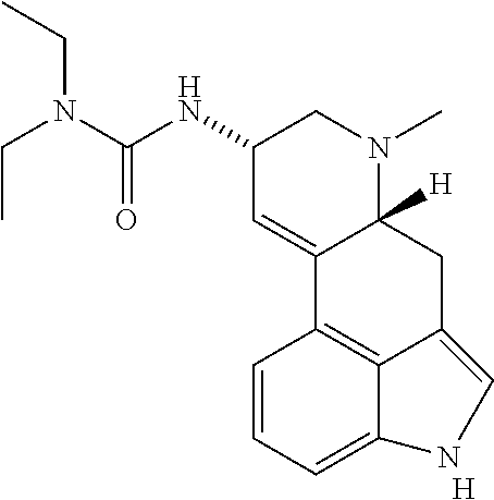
CCN(C(=O)NC1C=C2C([H])(N(C)C1)CC1=CNC3=CC=CC2=C13)CC.[H]
